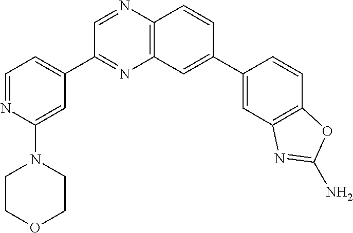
C12=C(C=C(C3=CC4=C(C=C3)OC(N)=N4)C=C1)N=C(C1=CC=NC(N3CCOCC3)=C1)C=N2
